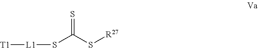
S(C(S[R27])=S)[L1][T1]
